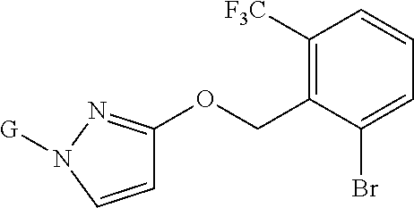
C1=CN([G])N=C1OCC1=C([F3C])C=CC=C1Br
